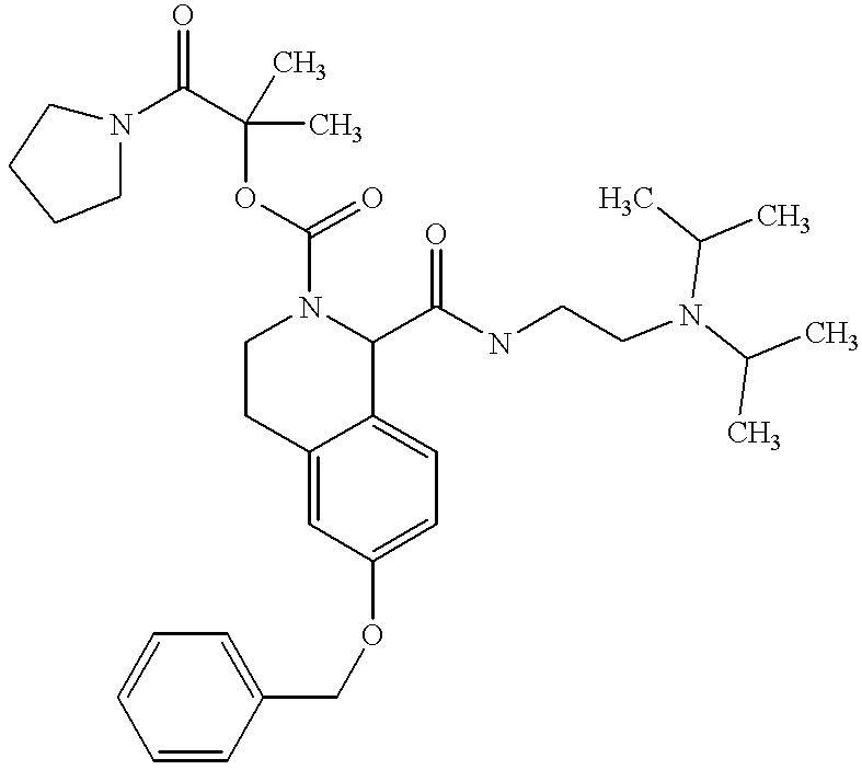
O(C1=CC=C2C(=C1)CCN(C(=O)OC(C)(C)C(N1CCCC1)=O)C2C(NCCN(C(C)C)C(C)C)=O)CC1=CC=CC=C1
